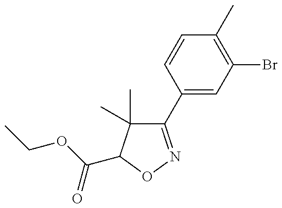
C1(C2=CC(Br)=C(C)C=C2)=NOC(C(OCC)=O)C1(C)C
